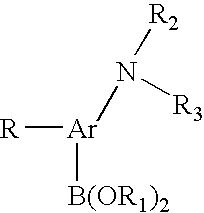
[R][Ar]([B(OR1)2])N([R3])[R2]
